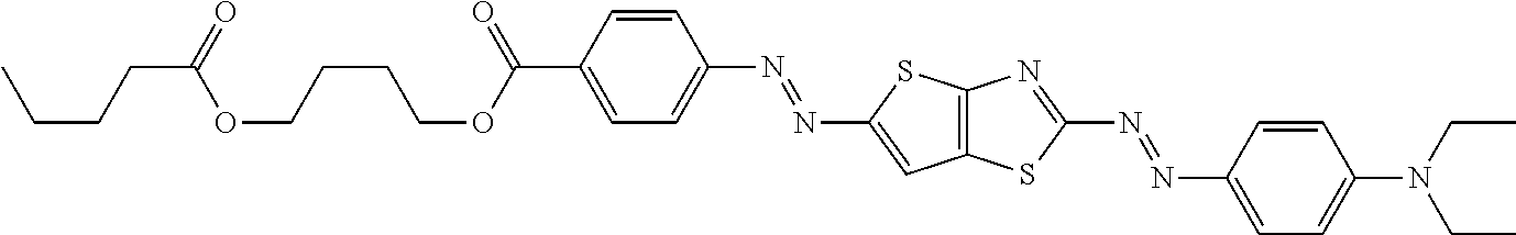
CCCCC(=O)OCCCCOC(C1=CC=C(N=NC2=CC3=C(S2)N=C(N=NC2=CC=C(N(CC)CC)C=C2)S3)C=C1)=O
